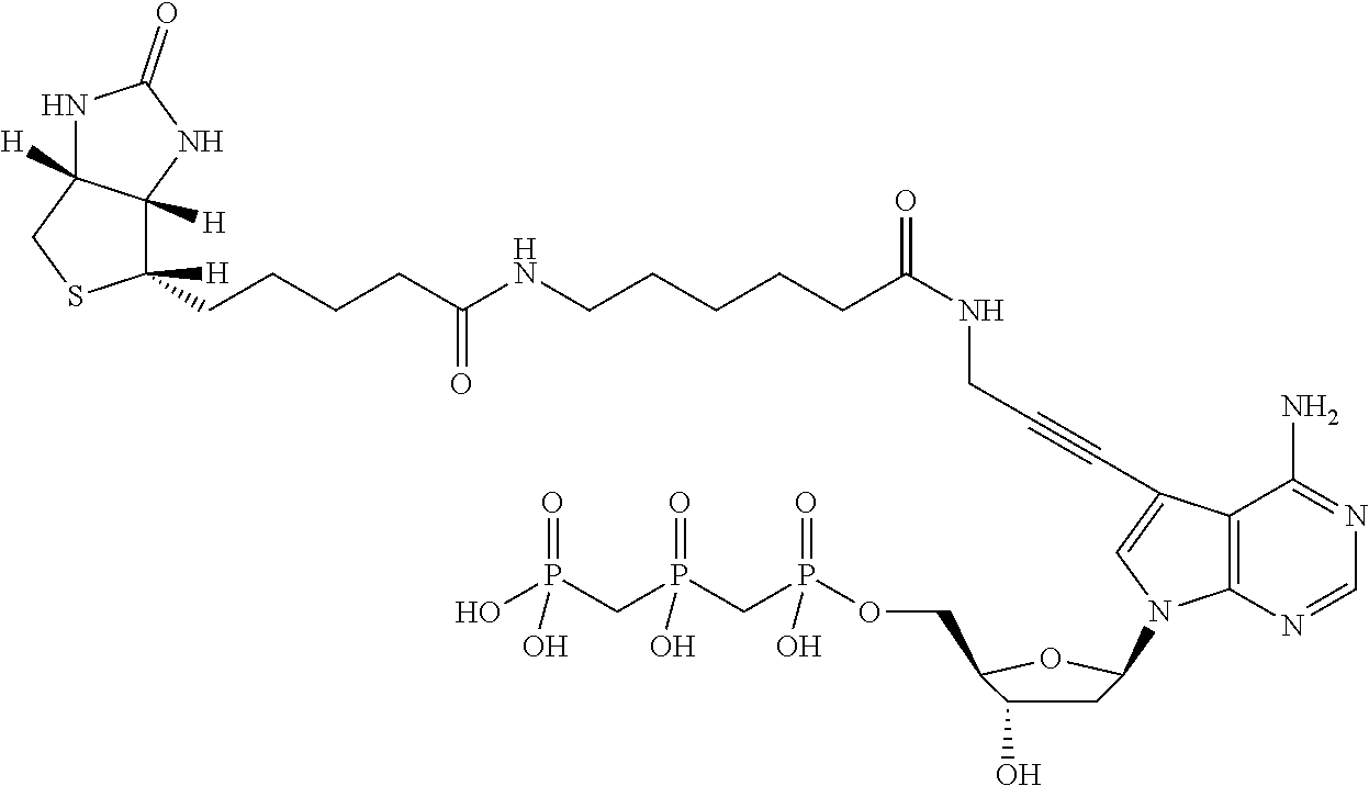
C1=NC2=C(C(N)=N1)C(C#CCNC(CCCCCNC(CCCCC1([H])C3([H])C([H])(CS1)NC(=O)N3)=O)=O)=CN2C1CC(O)C(COP(CP(CP(O)(=O)O)(=O)O)(=O)O)O1
